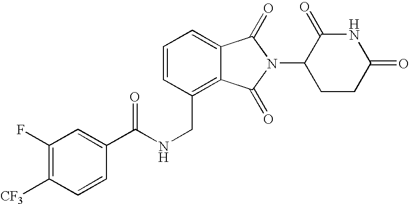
C1=CC(CNC(=O)C2=CC(F)=C([CF3])C=C2)=C2C(=C1)C(=O)N(C1CCC(=O)NC1=O)C2=O
